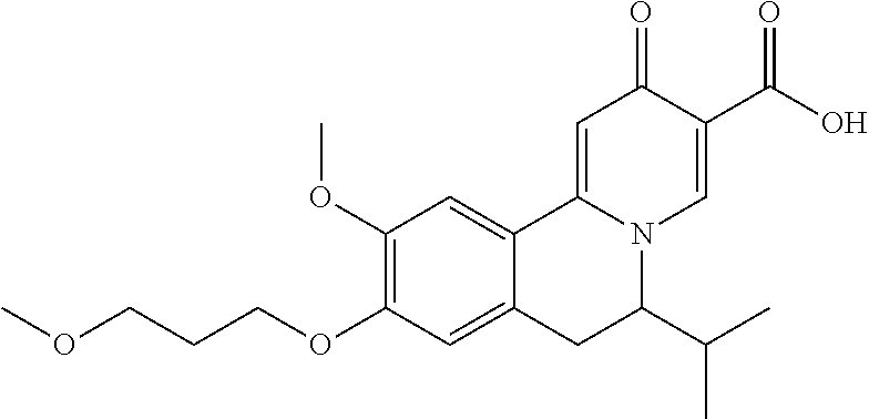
COCCCOC1=C(OC)C=C2C(=C1)CC(C(C)C)N1C2=CC(=O)C(C(O)=O)=C1
